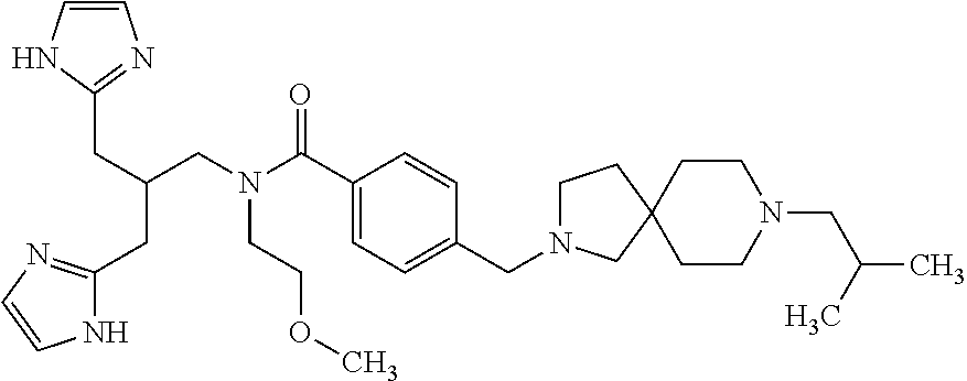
C1=CNC(CC(CC2=NC=CN2)CN(C(C2=CC=C(CN3CCC4(C3)CCN(CC(C)C)CC4)C=C2)=O)CCOC)=N1
